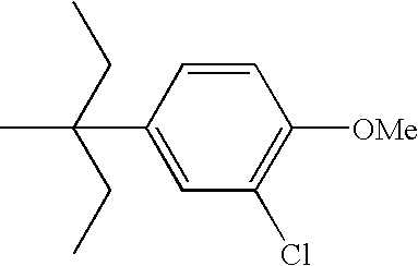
C1(C(C)(CC)CC)=CC(Cl)=C([OMe])C=C1
